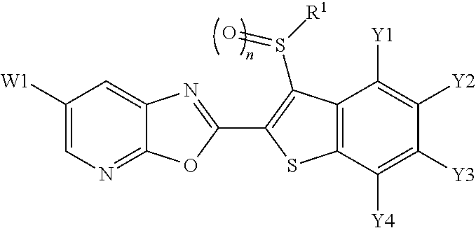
C12=CC([W1])=CN=C1OC(C1=C(S([R1])=O)C3=C(C([Y4])=C([Y3])C([Y2])=C3[Y1])S1)=N2
